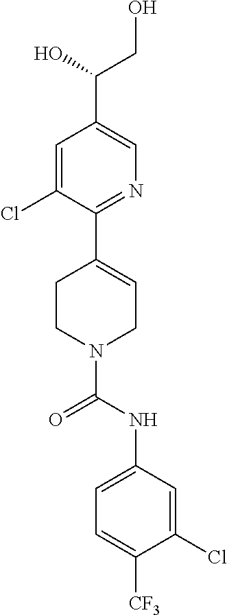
C1=C(Cl)C(C2=CCN(C(NC3=CC=C([CF3])C(Cl)=C3)=O)CC2)=NC=C1C(CO)O
